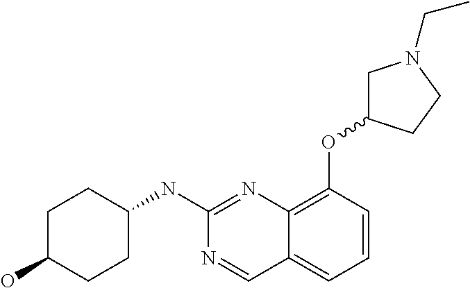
C1C(O)CCC(NC2=NC3=C(OC4CN(CC)CC4)C=CC=C3C=N2)C1
